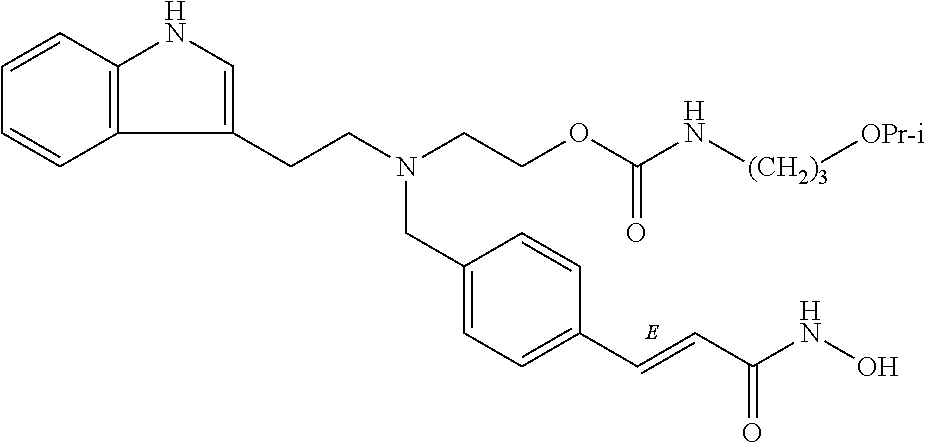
C1=C(CN(CCOC(N[(CH2)3][OPr-i])=O)CCC2=CNC3=C2C=CC=C3)C=CC(C=CC(NO)=O)=C1
